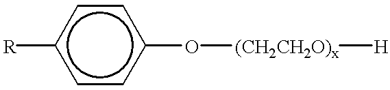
[R]c1ccc(O[(CH2CH2O)x][H])cc1
